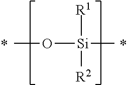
O(C)[Si](C)([R1])[R2]
